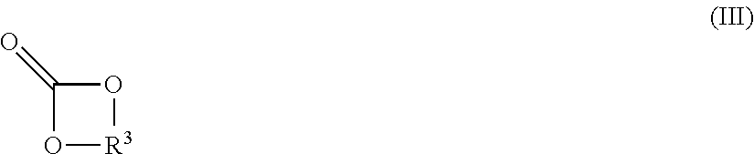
C1(=O)O[R3]O1
